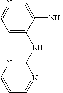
C1=C(NC2=NC=CC=N2)C(N)=CN=C1
